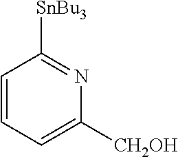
C1=CC=C([CH2OH])N=C1[SnBu3]
